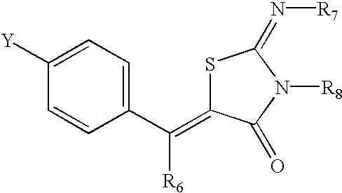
S1C(=C(C2=CC=C([Y])C=C2)[R6])C(=O)N([R8])C1=N[R7]
